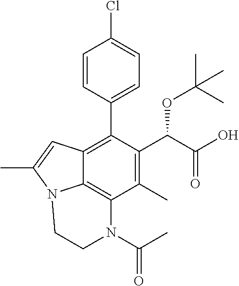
C1=CC(C2=C3C4=C(C(C)=C2C(C(=O)O)OC(C)(C)C)N(C(=O)C)CCN4C(C)=C3)=CC=C1Cl
